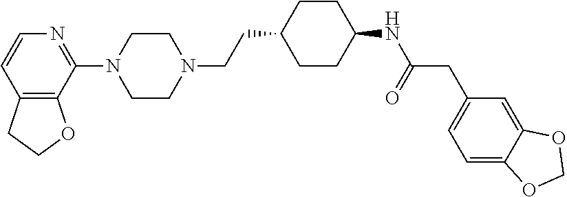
C12=C(C(N3CCN(CCC4CCC(NC(CC5=CC=C6C(=C5)OCO6)=O)CC4)CC3)=NC=C1)OCC2
